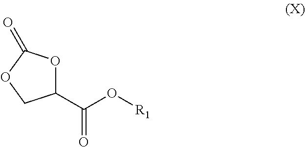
C1(C(O[R1])=O)OC(=O)OC1
